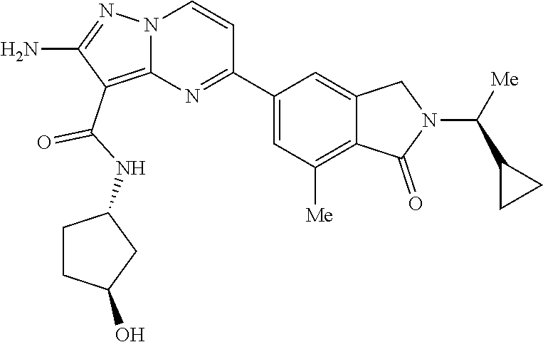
O=C(NC1CCC(O)C1)C1=C2N(N=C1N)C=CC(C1=CC([Me])=C3C(=C1)CN(C(C1CC1)[Me])C3=O)=N2
